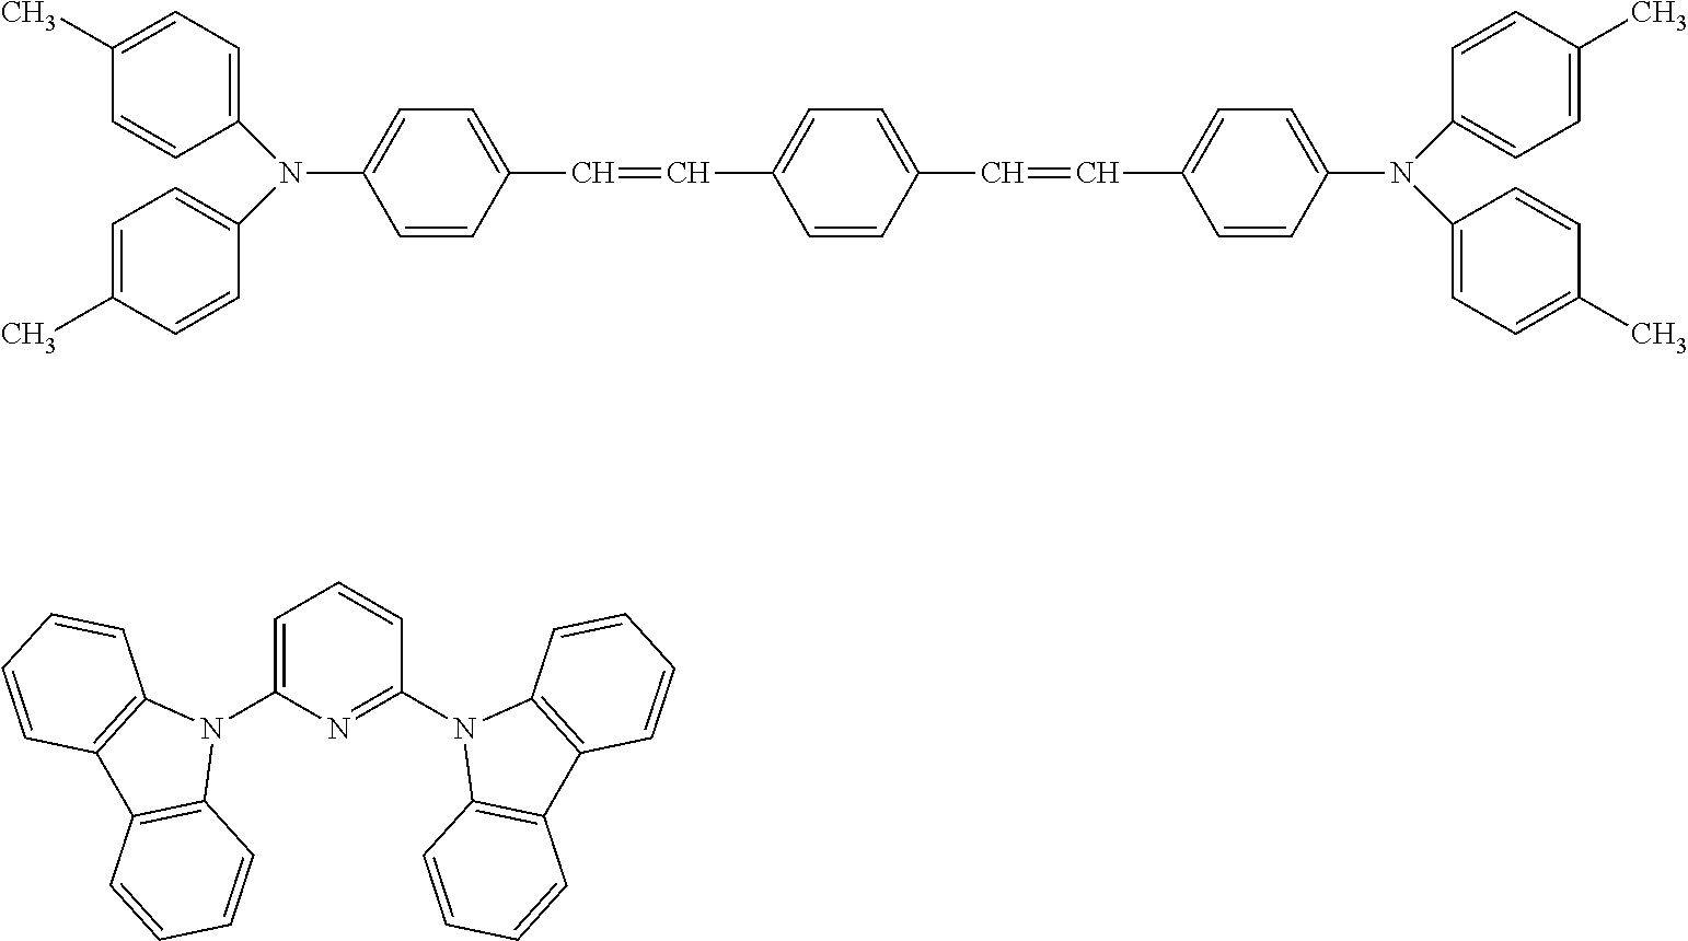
C1(C)=CC=C(N(C2=CC=C(C=CC3=CC=C(C=CC4=CC=C(N(C5=CC=C(C)C=C5)C5=CC=C(C)C=C5)C=C4)C=C3)C=C2)C2=CC=C(C)C=C2)C=C1.C1=C(N2C3=C(C4=C2C=CC=C4)C=CC=C3)N=C(N2C3=C(C4=C2C=CC=C4)C=CC=C3)C=C1
